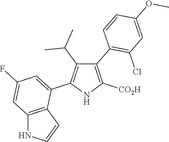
C1(C2=C(Cl)C=C(OC)C=C2)=C([CO2H])NC(C2=CC(F)=CC3=C2C=CN3)=C1C(C)C
